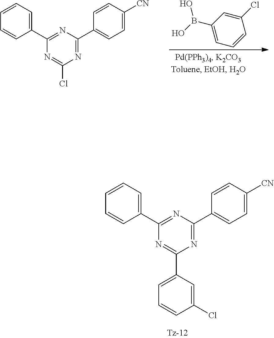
C1=C(B(O)O)C=C(Cl)C=C1.C1=CC=C(C2=NC(C3=CC=C([CN])C=C3)=NC(Cl)=N2)C=C1.C1=CC=C(C2=NC(C3=CC=C([CN])C=C3)=NC(C3=CC=CC(Cl)=C3)=N2)C=C1
